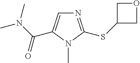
N1=C(SC2COC2)N(C)C(C(N(C)C)=O)=C1
